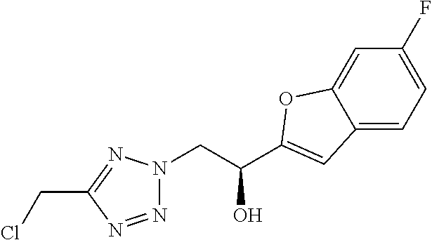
C12=CC=C(F)C=C1OC(C(CN1N=NC(CCl)=N1)O)=C2
